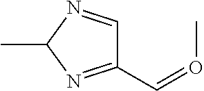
C1=NC(C)N=C1C=OC
